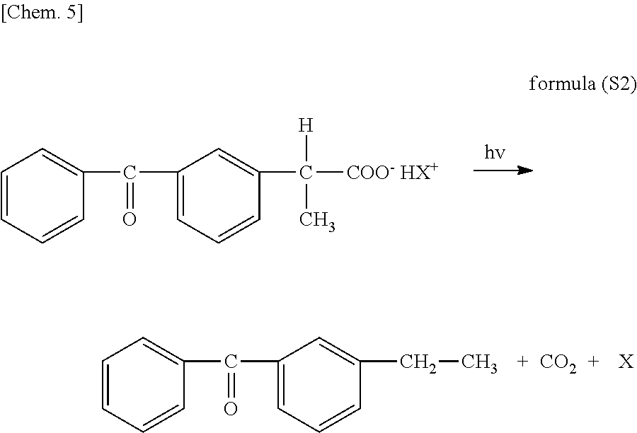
C1=CC=CC(C(C2=CC=CC(C(C)([H])[COO- HX+])=C2)=O)=C1.C1=CC=CC(C(C2=CC=CC(CC)=C2)=O)=C1.[CO2].[X]
